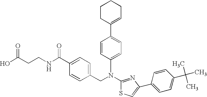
N(C1=NC(C2=CC=C(C(C)(C)C)C=C2)=CS1)(CC1=CC=C(C(NCCC(O)=O)=O)C=C1)C1=CC=C(C2=CCCCC2)C=C1
